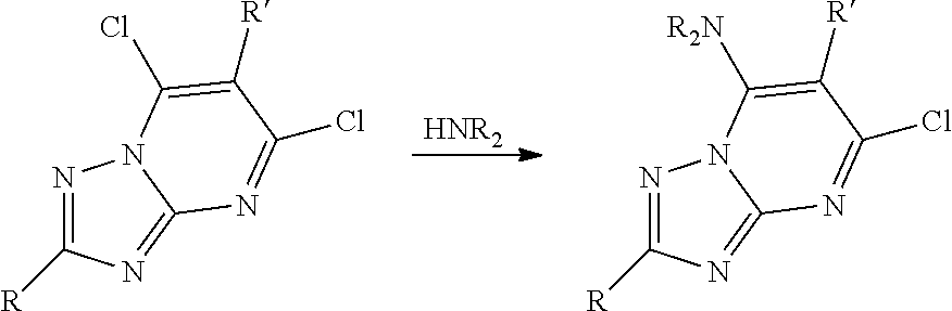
[HNR2].N1=C([R])N=C2N1C(Cl)=C([R])C(Cl)=N2.N1=C([R])N=C2N1C([R2N])=C([R])C(Cl)=N2
